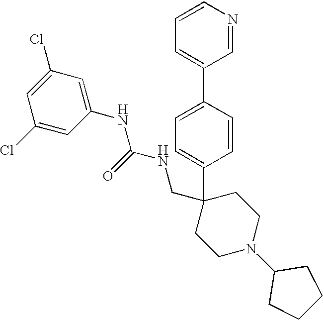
C1=CC=C(C2=CC=C(C3(CNC(NC4=CC(Cl)=CC(Cl)=C4)=O)CCN(C4CCCC4)CC3)C=C2)C=N1
